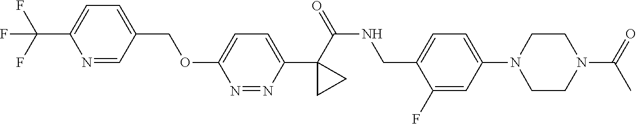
C(C1=CC=C(C(F)(F)F)N=C1)OC1=CC=C(C2(C(NCC3=CC=C(N4CCN(C(C)=O)CC4)C=C3F)=O)CC2)N=N1
